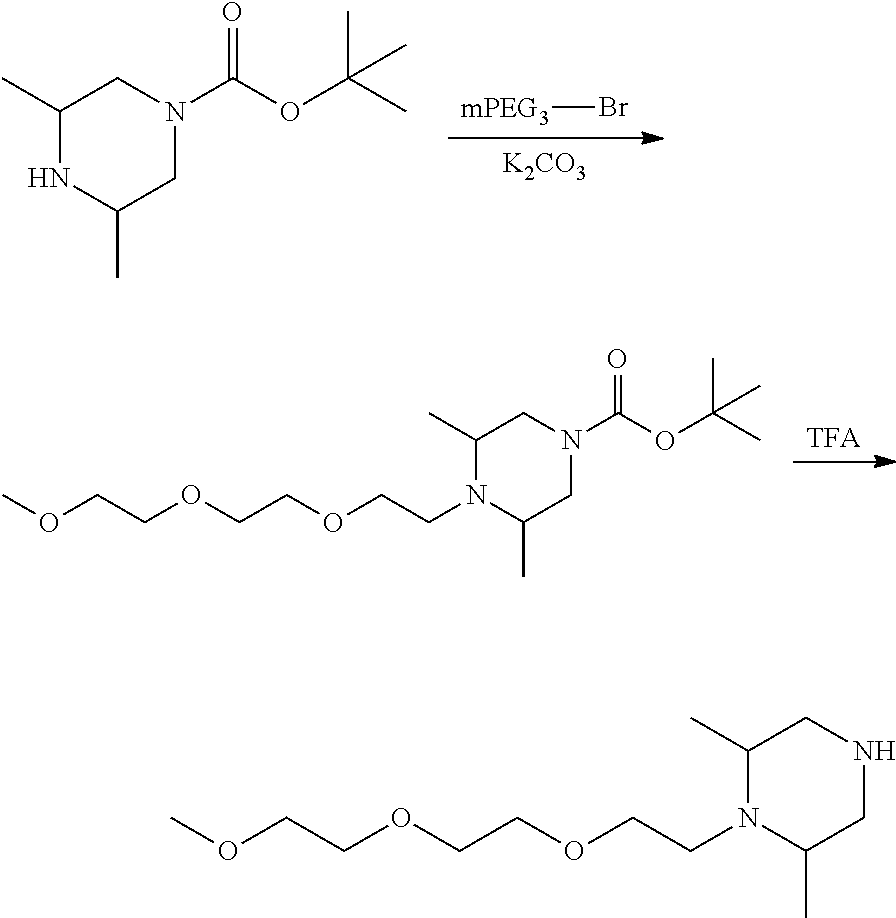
[mPEG3]Br.[K2CO3].C1(C)NC(C)CN(C(OC(C)(C)C)=O)C1.[TFA].C1(C)CN(C(OC(C)(C)C)=O)CC(C)N1CCOCCOCCOC.C1(C)CNCC(C)N1CCOCCOCCOC
